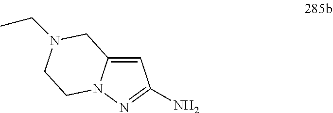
C1=C2N(N=C1N)CCN(CC)C2
